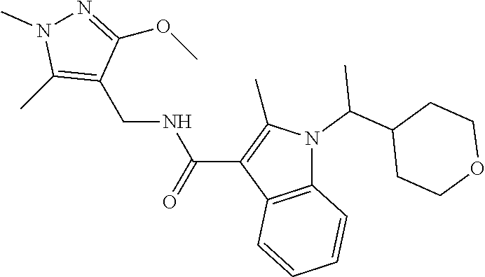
N(C(=O)C1=C(C)N(C(C2CCOCC2)C)C2=C1C=CC=C2)CC1=C(C)N(C)N=C1OC
